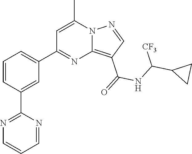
C12=C(C(=O)NC(C3CC3)[CF3])C=NN1C(C)=CC(C1=CC=CC(C3=NC=CC=N3)=C1)=N2
